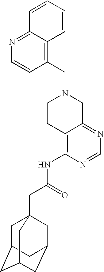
C1(CN2CCC3=C(NC(CC45CC6CC(CC(C4)C6)C5)=O)N=CN=C3C2)=C2C(=NC=C1)C=CC=C2
